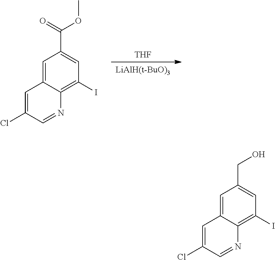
[THF].[LiAlH(t-BuO)3].C1=C2C(=C(I)C=C1C(=O)OC)N=CC(Cl)=C2.C1=C2C(=C(I)C=C1CO)N=CC(Cl)=C2
